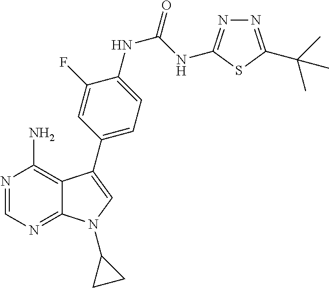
N1=CN=C2C(=C1N)C(C1=CC=C(NC(NC3=NN=C(C(C)(C)C)S3)=O)C(F)=C1)=CN2C1CC1
